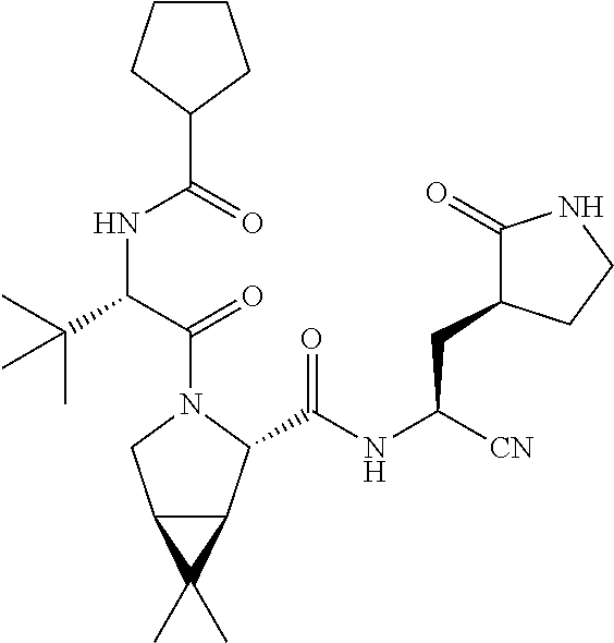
C(NC([CN])CC1C(=O)NCC1)(=O)C1C2C(CN1C(C(C(C)(C)C)NC(C1CCCC1)=O)=O)C2(C)C
